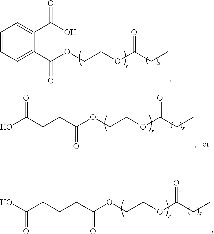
C1=CC=C(C(OCCOC(CC)=O)=O)C(C(O)=O)=C1.C(C(OCCOC(CC)=O)=O)CC(O)=O.C(C(OCCOC(CC)=O)=O)CCC(O)=O
